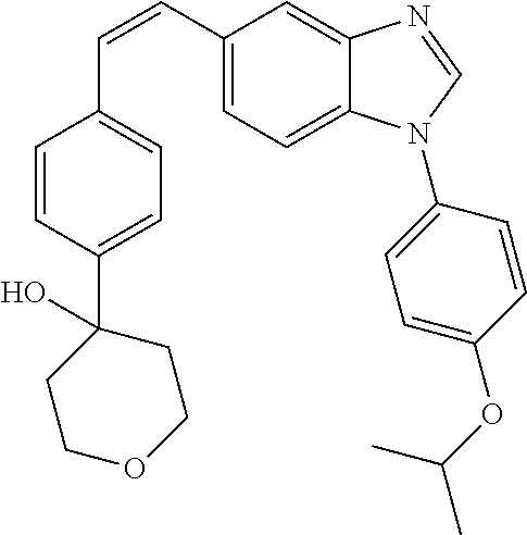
C(=CC1=CC=C2C(=C1)N=CN2C1=CC=C(OC(C)C)C=C1)C1=CC=C(C2(O)CCOCC2)C=C1
